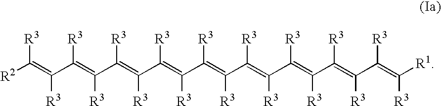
[R2]C(=C(C(=C([R3])C(=C(C(=C([R3])C(=C(C(=C([R3])C(=C(C(=C(C(=C([R1])[R3])[R3])[R3])[R3])[R3])[R3])[R3])[R3])[R3])[R3])[R3])[R3])[R3])[R3])[R3]
